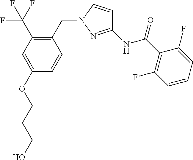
C1(CN2N=C(NC(=O)C3=C(F)C=CC=C3F)C=C2)=C(C(F)(F)F)C=C(OCCCO)C=C1
